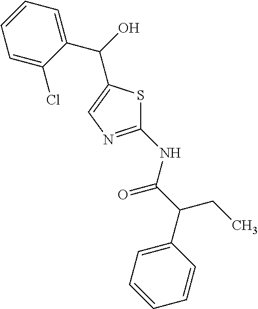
C1=CC(C(CC)C(NC2=NC=C(C(C3=CC=CC=C3Cl)O)S2)=O)=CC=C1
